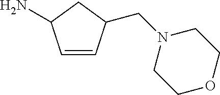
C1=CC(CN2CCOCC2)CC1N
